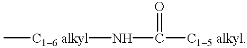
C[C16 alkyl]NC([C15 alkyl])=O
